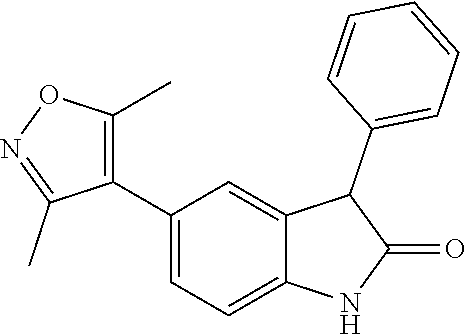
C1=C(C2=C(C)ON=C2C)C=C2C(=C1)NC(=O)C2C1=CC=CC=C1
